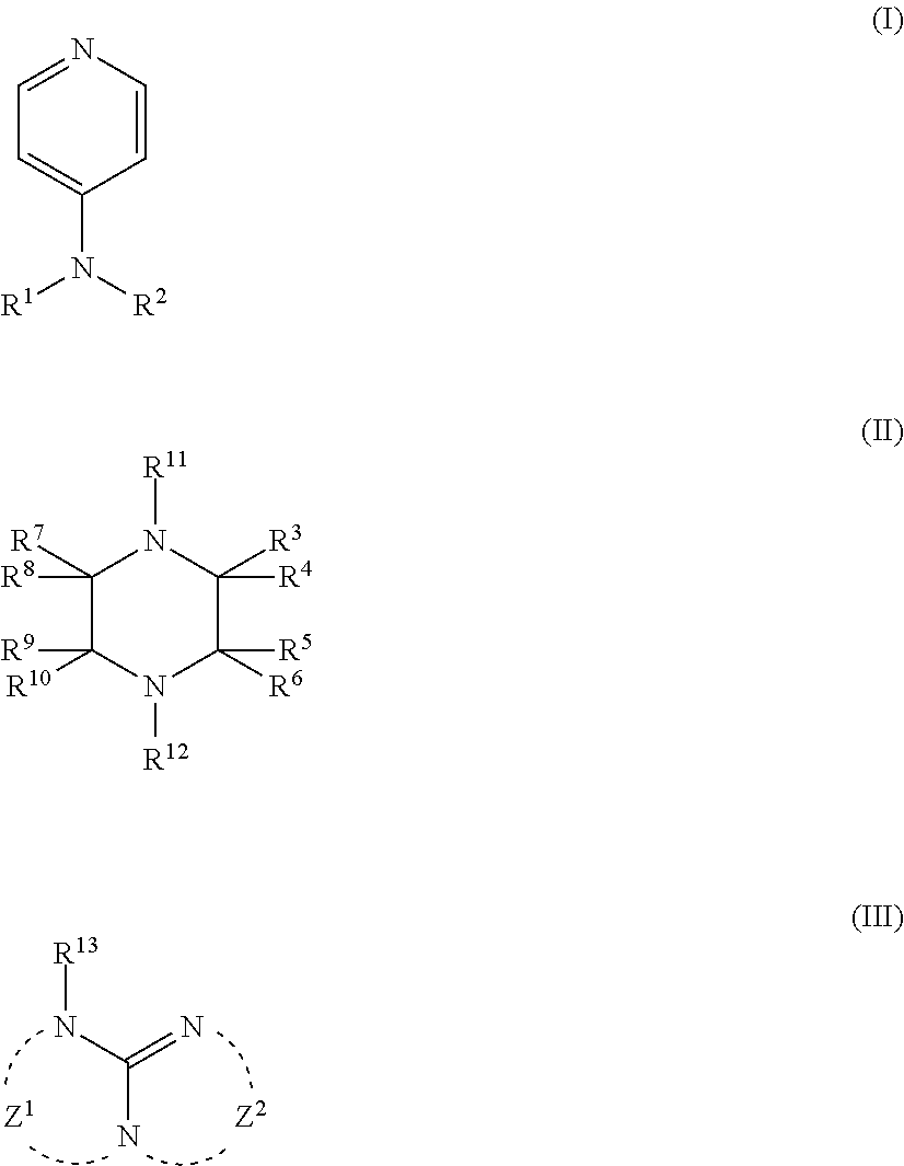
N(C(=N)N)[R13].C1=C(N([R2])[R1])C=CN=C1.C1([R8])([R7])C([R10])([R9])N([R12])C([R6])([R5])C([R3])([R4])N1[R11]
